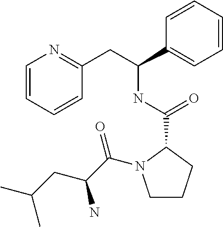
C1CCC(C(NC(CC2=NC=CC=C2)C2=CC=CC=C2)=O)N1C(C(CC(C)C)N)=O
